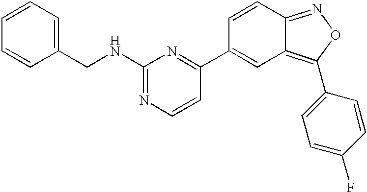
C(C1=CC=CC=C1)NC1=NC=CC(C2=CC3=C(C4=CC=C(F)C=C4)ON=C3C=C2)=N1
